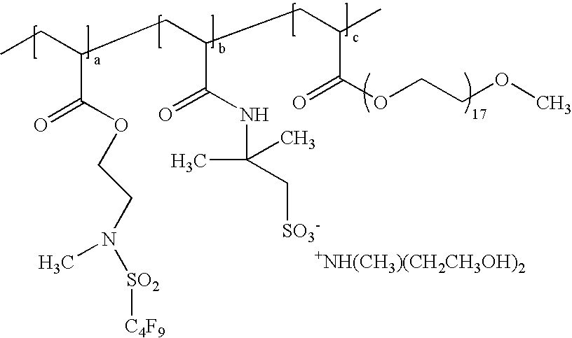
CCC(CC(CC(C)C(=O)OCCOC)C(NC(C)(C)C[SO3-])=O)C(=O)OCCN(C)[SO2][C4F9].[+NH(CH3)(CH2CH3OH)2]
